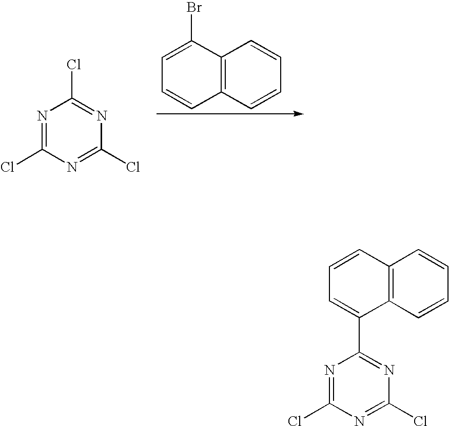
N1=C(Cl)N=C(Cl)N=C1Cl.C1=C(Br)C2=C(C=C1)C=CC=C2.C1=CC2=C(C(C3=NC(Cl)=NC(Cl)=N3)=C1)C=CC=C2
